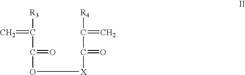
C=C([R3])C(O[X]C(C([R4])=C)=O)=O
